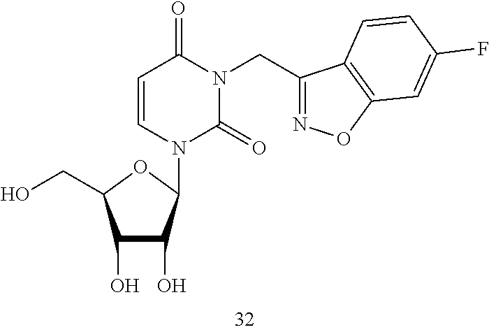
C1(O)C(O)C(N2C=CC(=O)N(CC3=NOC4=C3C=CC(F)=C4)C2=O)OC1CO
